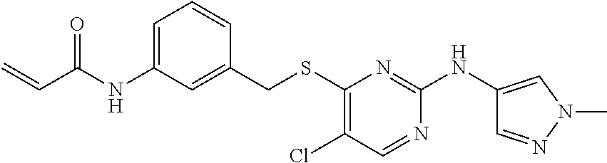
C1=C(NC(=O)C=C)C=C(CSC2=C(Cl)C=NC(NC3=CN(C)N=C3)=N2)C=C1
